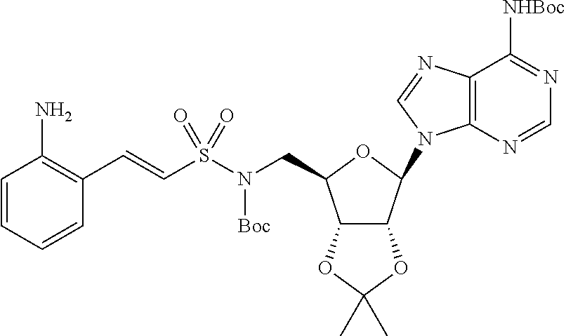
C1=CC=CC(C=CS(N(CC2C3C(C(N4C5=C(C([NHBoc])=NC=N5)N=C4)O2)OC(C)(C)O3)[Boc])(=O)=O)=C1N
